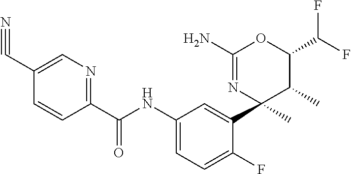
C1(C(NC2=CC=C(F)C(C3(C)C(C)C(C(F)F)OC(N)=N3)=C2)=O)=NC=C(C#N)C=C1
